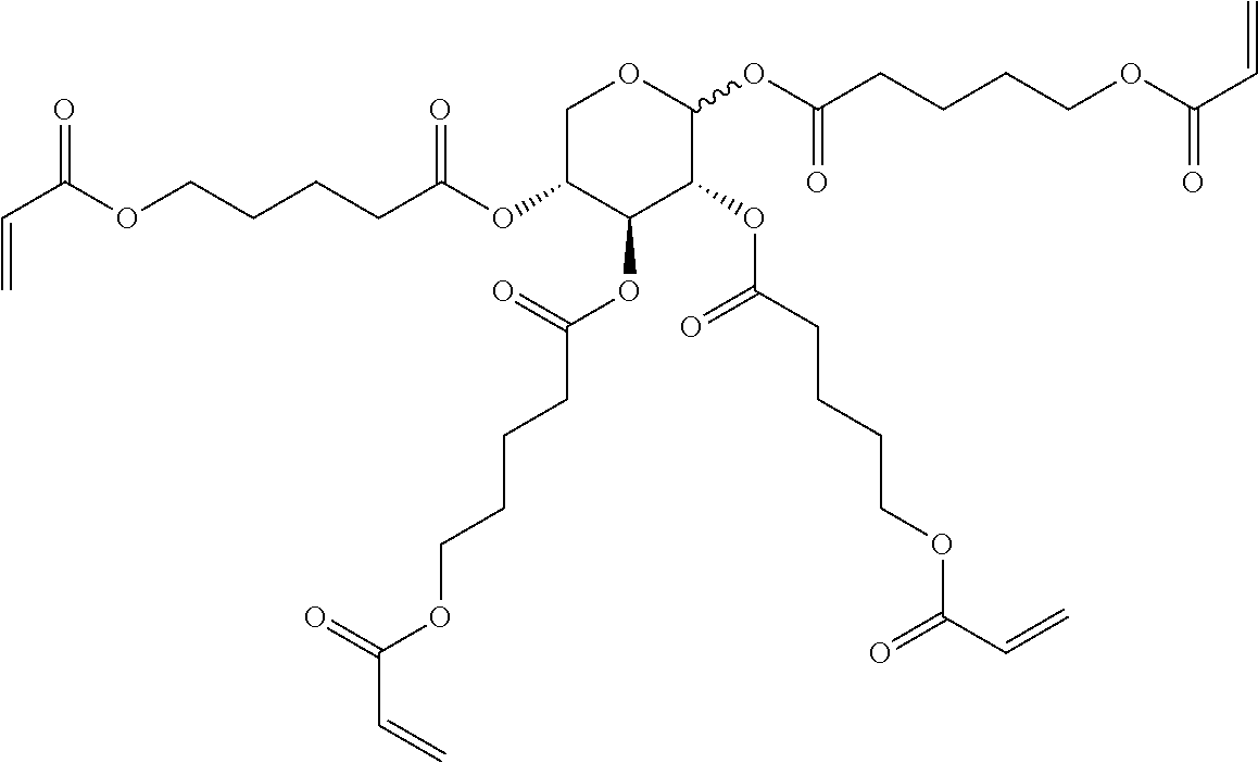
C(C(OCCCCC(OC1C(OC(=O)CCCCOC(C=C)=O)C(OC(CCCCOC(C=C)=O)=O)C(OC(CCCCOC(C=C)=O)=O)OC1)=O)=O)=C
